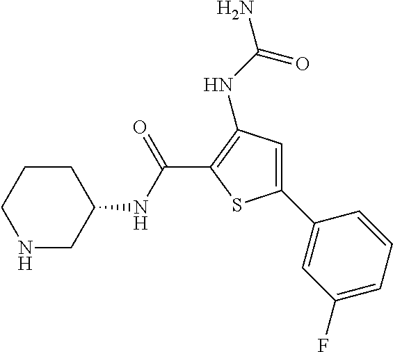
C1CCNCC1NC(C1=C(NC(N)=O)C=C(C2=CC(F)=CC=C2)S1)=O
